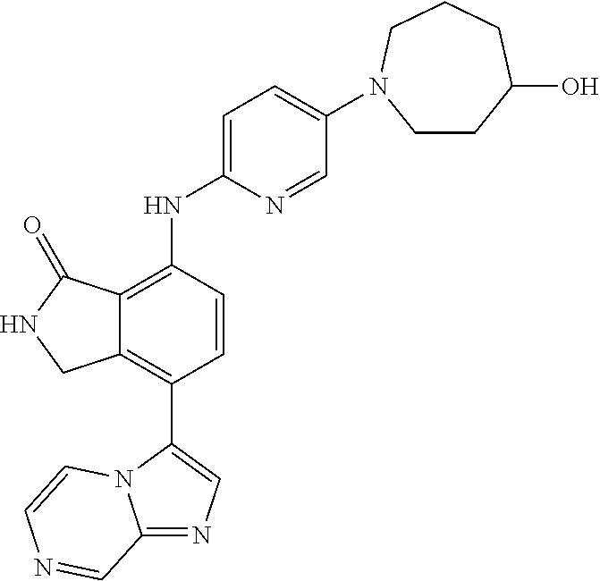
C12=NC=C(C3=C4C(=C(NC5=CC=C(N6CCC(O)CCC6)C=N5)C=C3)C(=O)NC4)N1C=CN=C2
